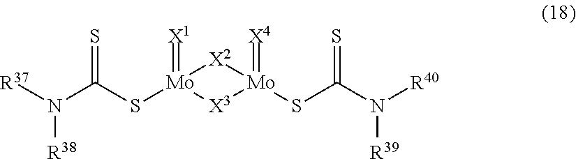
[R37]N(C(S[Mo]1(=[X1])[X3][Mo](SC(N([R40])[R39])=S)(=[X4])[X2]1)=S)[R38]
